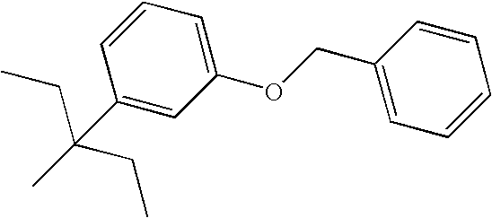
C1(C(C)(CC)CC)=CC(OCC2=CC=CC=C2)=CC=C1
